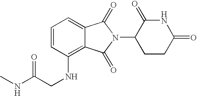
C(NC1=C2C(=CC=C1)C(=O)N(C1CCC(=O)NC1=O)C2=O)C(NC)=O
